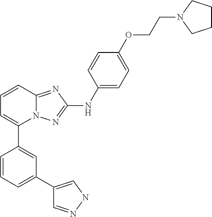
C1=CC2=NC(NC3=CC=C(OCCN4CCCC4)C=C3)=NN2C(C2=CC(C3=CNN=C3)=CC=C2)=C1
